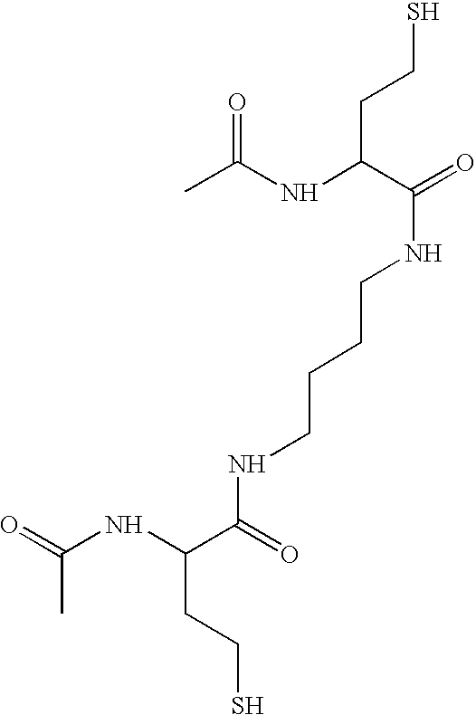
CC(NC(C(=O)NCCCCNC(=O)C(NC(=O)C)CCS)CCS)=O
